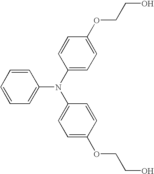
C1=CC=CC(N(C2=CC=C(OCCO)C=C2)C2=CC=C(OCCO)C=C2)=C1
